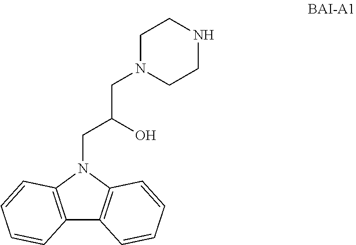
N1(CC(O)CN2CCNCC2)C2=C(C3=C1C=CC=C3)C=CC=C2
